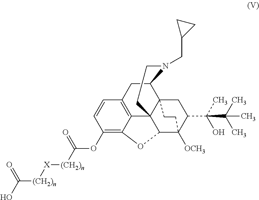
C1(OC([(CH2)n][X][(CH2)n]C(O)=O)=O)=C2C3=C(C=C1)CC1C45C3(C(C([OCH3])(C(C(C)(O)C(C)(C)C)C4)CC5)O2)CCN1CC1CC1
